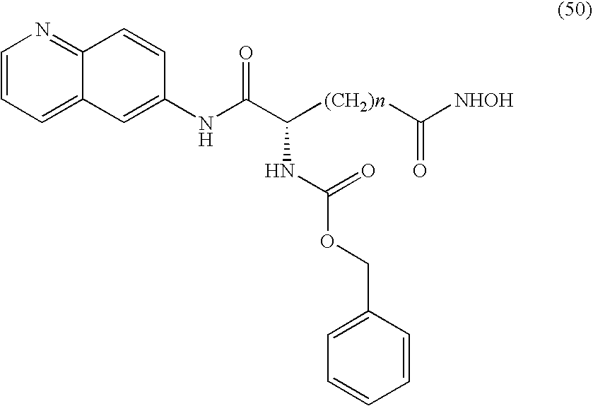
C1=C(NC(C(NC(OCC2=CC=CC=C2)=O)[(CH2)n]C([NHOH])=O)=O)C=CC2=NC=CC=C12
